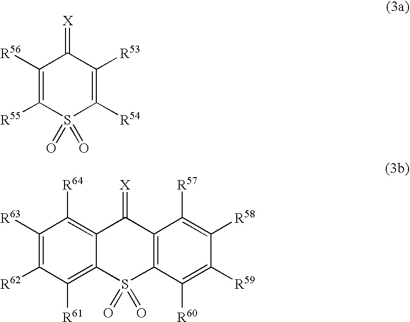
C1([R56])=C([R55])S(=O)(=O)C([R54])=C([R53])C1=[X].C12=C([R64])C([R63])=C([R62])C([R61])=C1S(=O)(=O)C1=C(C2=[X])C([R57])=C([R58])C([R59])=C1[R60]
